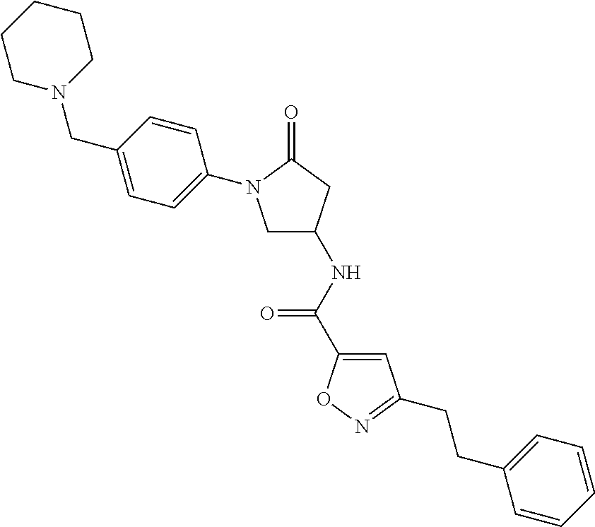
C1N(CC2=CC=C(N3CC(NC(=O)C4=CC(CCC5=CC=CC=C5)=NO4)CC3=O)C=C2)CCCC1
